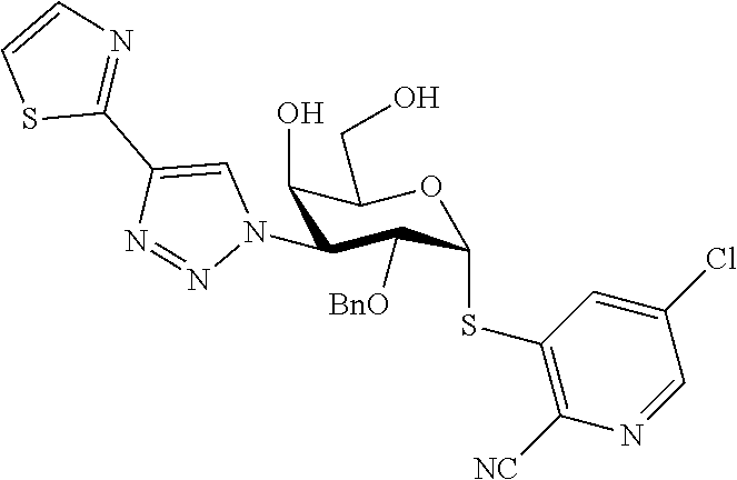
C1(O)C(N2C=C(C3=NC=CS3)N=N2)C([BnO])C(SC2=C([NC])N=CC(Cl)=C2)OC1CO
